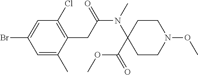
C1=C(C)C(CC(N(C)C2(C(=O)OC)CCN(OC)CC2)=O)=C(Cl)C=C1Br
